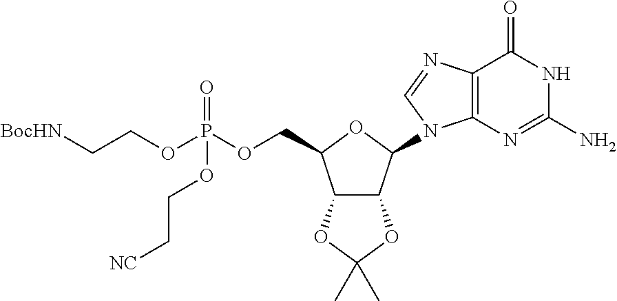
C(C1C2C(C(N3C4=C(C(=O)NC(N)=N4)N=C3)O1)OC(C)(C)O2)OP(OCC[BocHN])(=O)OCC[NC]
